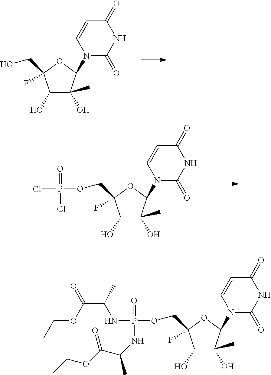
C1(O)C(C)(O)C(N2C(=O)NC(=O)C=C2)OC1(COP(NC(C(OCC)=O)C)(=O)NC(C(OCC)=O)C)F.C1(O)C(C)(O)C(N2C(=O)NC(=O)C=C2)OC1(CO)F.C1(O)C(C)(O)C(N2C(=O)NC(=O)C=C2)OC1(COP(Cl)(=O)Cl)F
